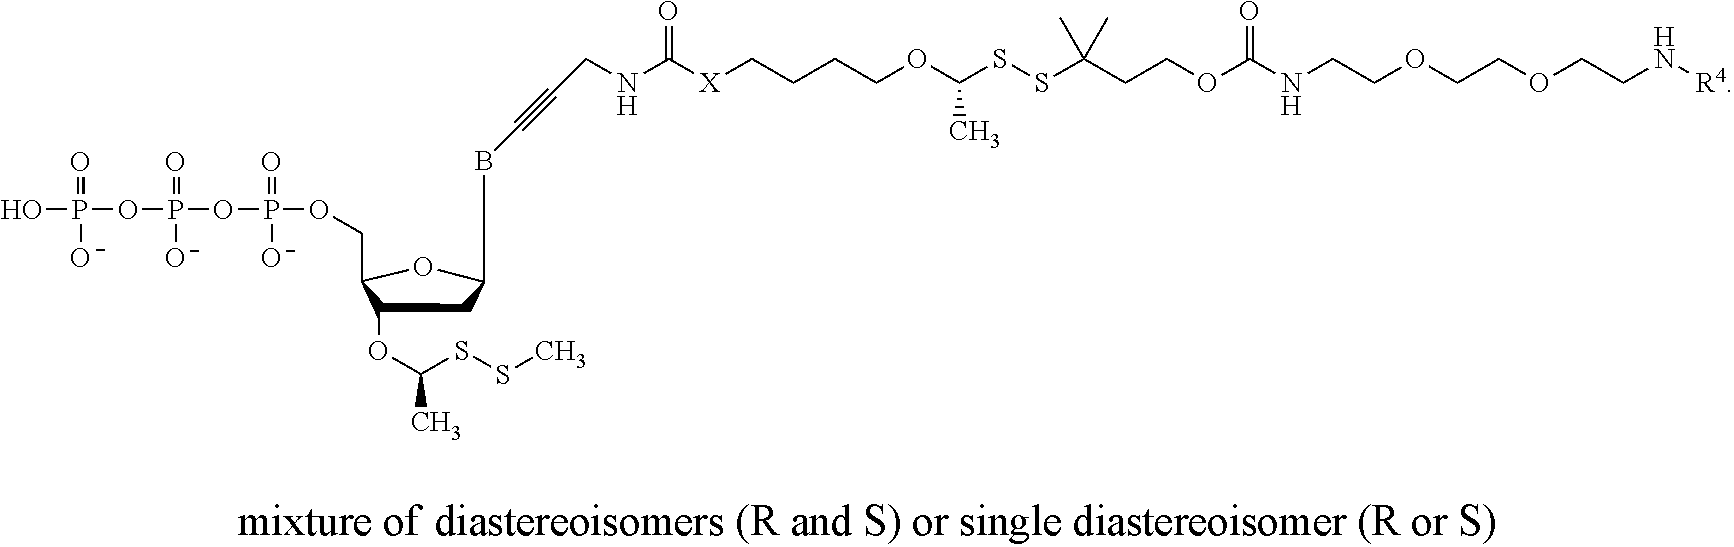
C1C(OC(SSC)C)C(COP(OP(OP(O)([O-])=O)([O-])=O)([O-])=O)OC1BC#CCNC([X]CCCCOC(SSC(CCOC(NCCOCCOCCN[R4])=O)(C)C)C)=O
